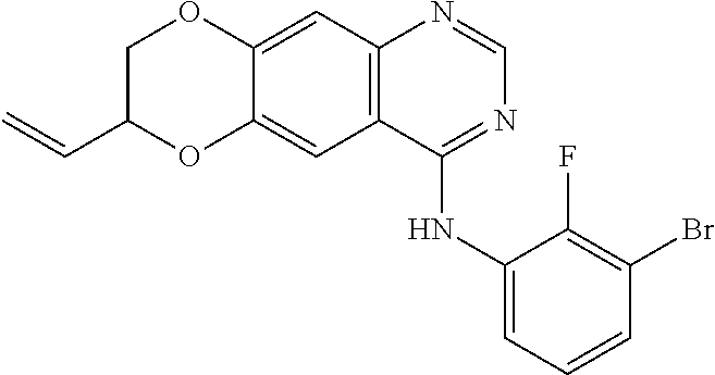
C12=CC3=C(C(NC4=CC=CC(Br)=C4F)=NC=N3)C=C1OC(C=C)CO2
